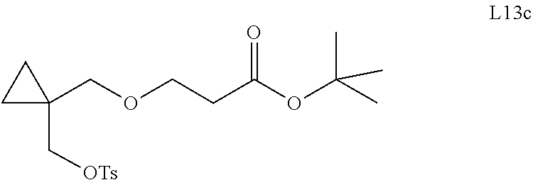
O(CCC(=O)OC(C)(C)C)CC1(C[OTs])CC1
